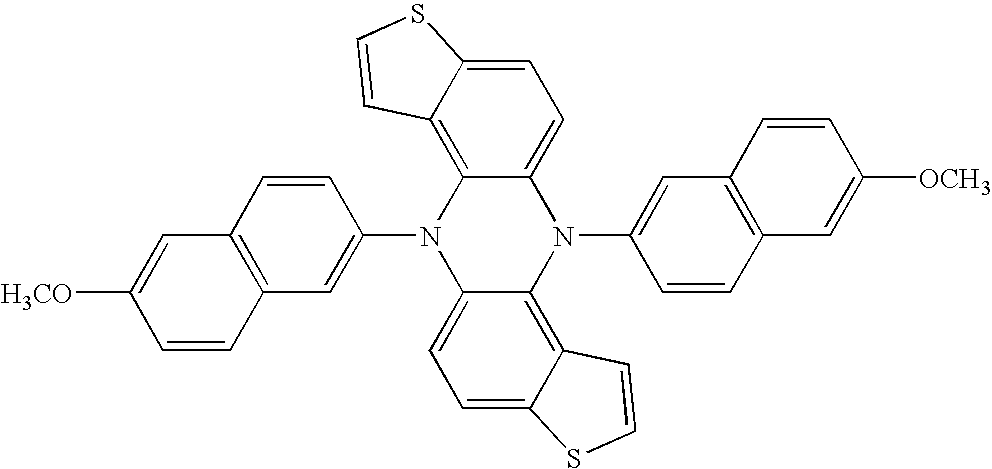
C1(N2C3=CC=C4C(=C3N(C3=CC5=C(C=C3)C=C([OCH3])C=C5)C3=CC=C5C(=C23)C=CS5)C=CS4)=CC2=C(C=C1)C=C([H3CO])C=C2
